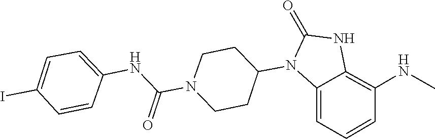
C1(=O)NC2=C(NC)C=CC=C2N1C1CCN(C(NC2=CC=C(I)C=C2)=O)CC1
